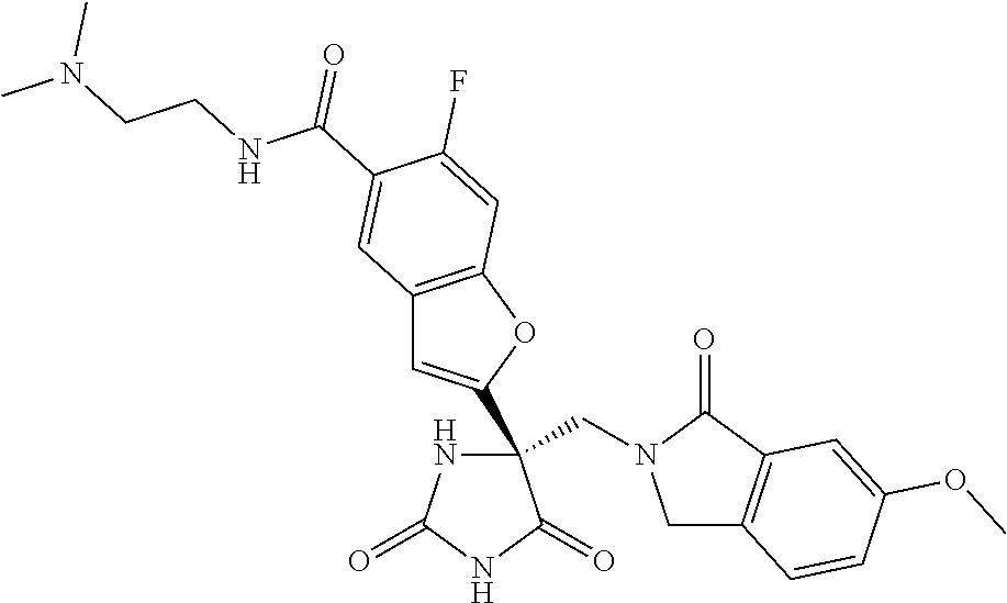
C(C1(C2=CC3=C(O2)C=C(F)C(C(NCCN(C)C)=O)=C3)NC(=O)NC1=O)N1CC2=C(C1=O)C=C(OC)C=C2
